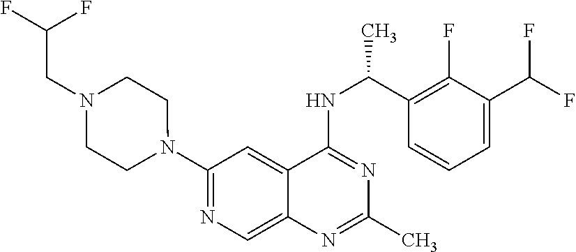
N1(C2=NC=C3C(=C2)C(NC(C2=C(F)C(C(F)F)=CC=C2)C)=NC(C)=N3)CCN(CC(F)F)CC1
